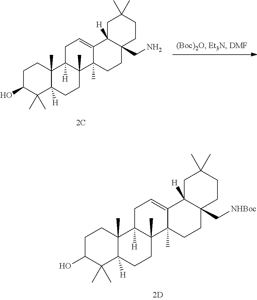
C1(O)C(C)(C)C2([H])C(C)(CC1)C1([H])C(C)(CC2)C2(C)CCC3(CN)C([H])(CC(C)(C)CC3)C2=CC1.C1(O)C(C)(C)C2([H])C(C)(CC1)C1([H])C(C)(CC2)C2(C)CCC3(C[NHBoc])C([H])(CC(C)(C)CC3)C2=CC1
